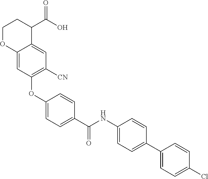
C1(OC2=C([CN])C=C3C(=C2)OCCC3C(O)=O)=CC=C(C(NC2=CC=C(C3=CC=C(Cl)C=C3)C=C2)=O)C=C1
